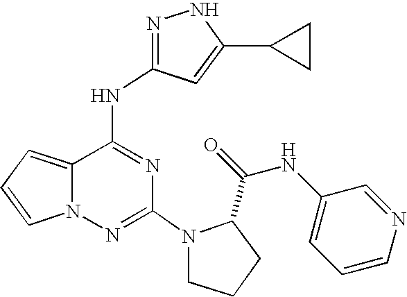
N1=C(NC2=NC(N3CCCC3C(=O)NC3=CC=CN=C3)=NN3C2=CC=C3)C=C(C2CC2)N1
